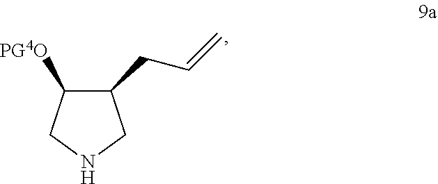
C1(CC=C)C([PG4O])CNC1
